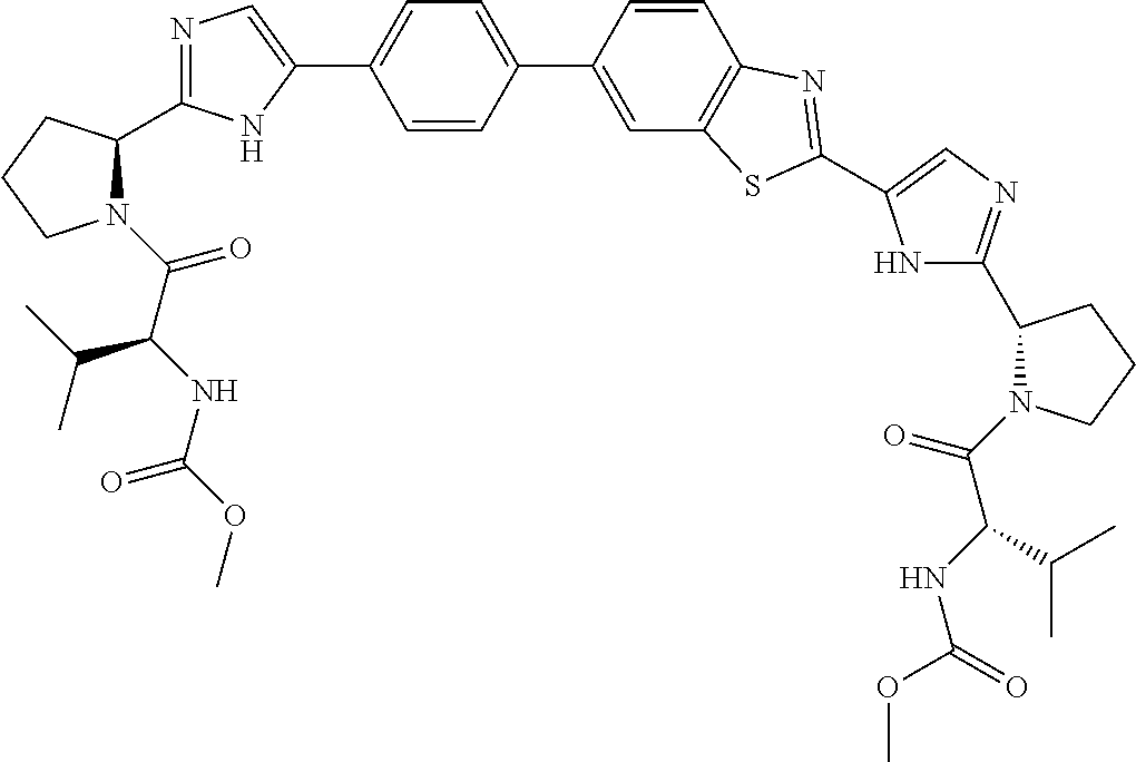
C(=O)(C(NC(=O)OC)C(C)C)N1C(C2=NC=C(C3=CC=C(C4=CC5=C(C=C4)N=C(C4=CN=C(C6N(C(C(NC(OC)=O)C(C)C)=O)CCC6)N4)S5)C=C3)N2)CCC1
